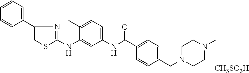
C1=CC=C(C2=CSC(NC3=CC(NC(C4=CC=C(CN5CCN(C)CC5)C=C4)=O)=CC=C3C)=N2)C=C1.[CH3SO3H]
